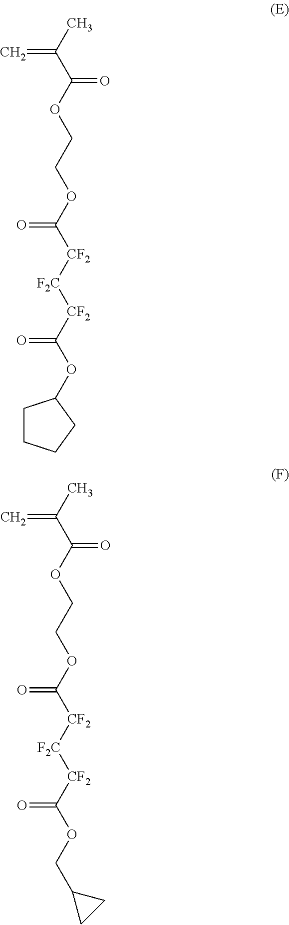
C=C(C)C(OCCOC([CF2][F2C][CF2]C(OC1CCCC1)=O)=O)=O.C=C(C)C(OCCOC([CF2][F2C][CF2]C(OCC1CC1)=O)=O)=O
